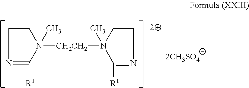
N1=C([R1])N(C)([CH2CH2]N2(C)CCN=C2[R1])CC1
